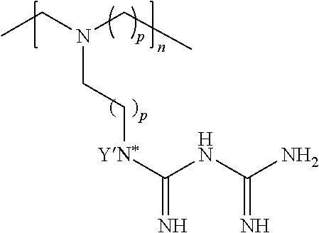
C(CN(CC)CC)[YN*]C(NC(N)=N)=N
